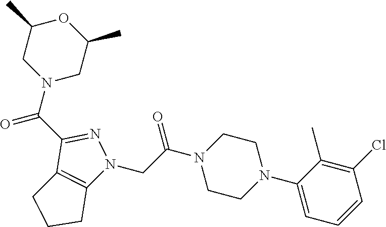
C1(C(N2CC(C)OC(C)C2)=O)=NN(CC(N2CCN(C3=CC=CC(Cl)=C3C)CC2)=O)C2=C1CCC2
